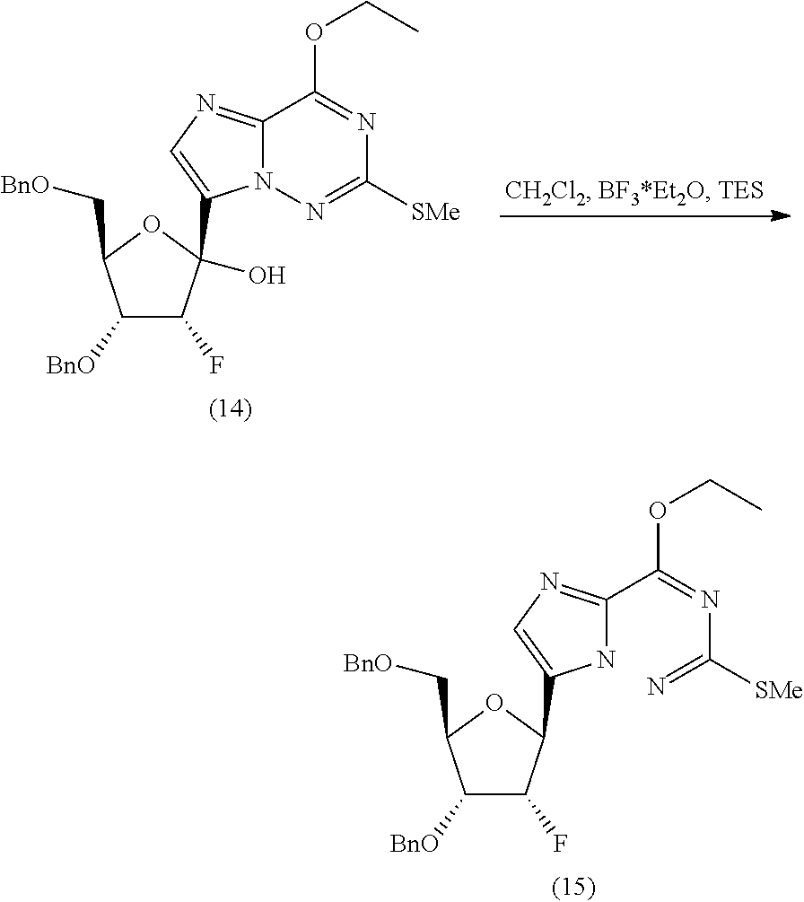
C1([BnO])C(F)C(C2=CN=C3N2N=C([SMe])N=C3OCC)(O)OC1C[BnO].C1([BnO])C(F)C(C2=CN=C(C(=NC(=N)[SMe])OCC)N2)OC1C[BnO]
